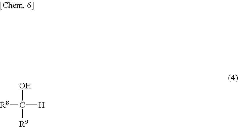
OC([R9])([H])[R8]
